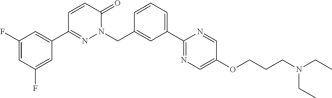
C1(F)=CC(C2=NN(CC3=CC(C4=NC=C(OCCCN(CC)CC)C=N4)=CC=C3)C(=O)C=C2)=CC(F)=C1
